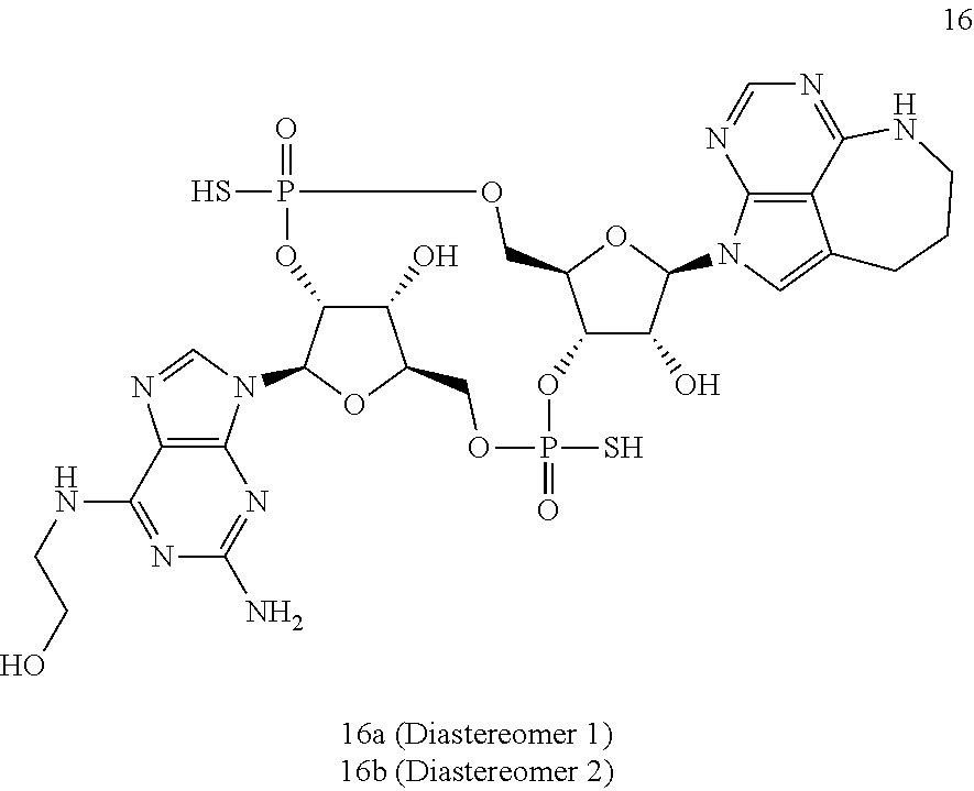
C12=C3C(=NC=N1)NCCCC3=CN2C1C(O)C2C(O1)COP(S)(=O)OC1C(O)C(OC1N1C3=C(C(NCCO)=NC(N)=N3)N=C1)COP(=O)(S)O2
